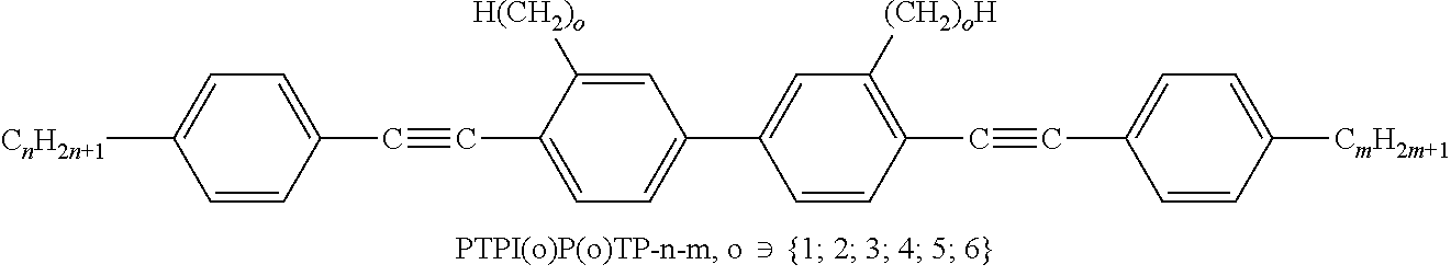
[CnH2n+1]C1=CC=C(C#CC2=CC=C(C3=CC([(CH2)oH])=C(C#CC4=CC=C([CmH2m+1])C=C4)C=C3)C=C2[H(CH2)o])C=C1
